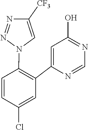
C1=NC(C2=C(N3C=C([CF3])N=N3)C=CC(Cl)=C2)=CC(O)=N1
